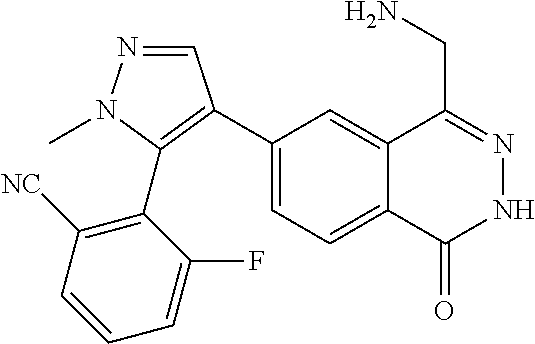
C1(C2=C(C3=C([NC])C=CC=C3F)N(C)N=C2)=CC=C2C(=C1)C(CN)=NNC2=O
